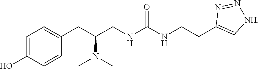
C1=C(O)C=CC(CC(N(C)C)CNC(NCCC2=C[NH]N=N2)=O)=C1
